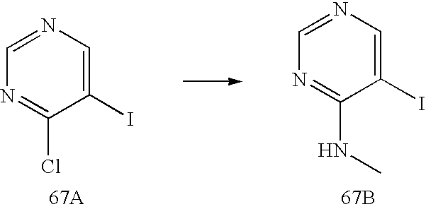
[67B].C1(I)=CN=CN=C1NC.C1(I)=CN=CN=C1Cl.[67A]
